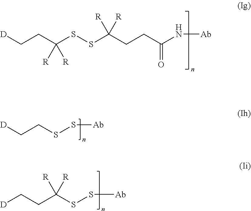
[D]CCC(SSC(CCC(N[Ab])=O)([R])[R])([R])[R].[D]CCSS[Ab].C(CC(SS[Ab])([R])[R])[D]
